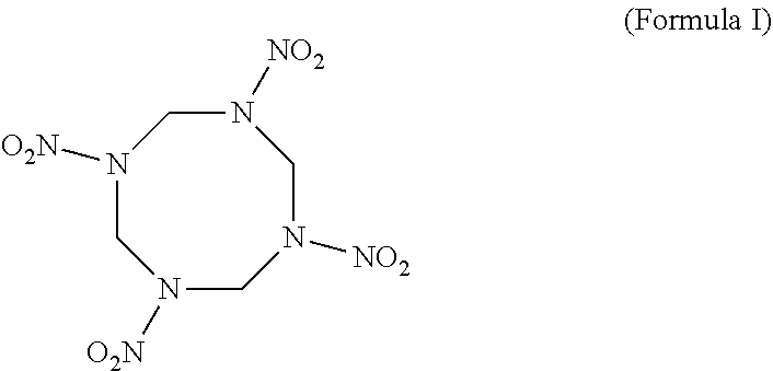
N1([O2N])CN([O2N])CN([NO2])CN([NO2])C1
